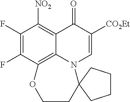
C1(F)=C(F)C2=C3C(=C1[NO2])C(=O)C([CO2Et])=CN3C1(CCO2)CCCC1
